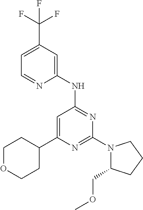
C1=C(C2CCOCC2)N=C(N2C(COC)CCC2)N=C1NC1=CC(C(F)(F)F)=CC=N1
